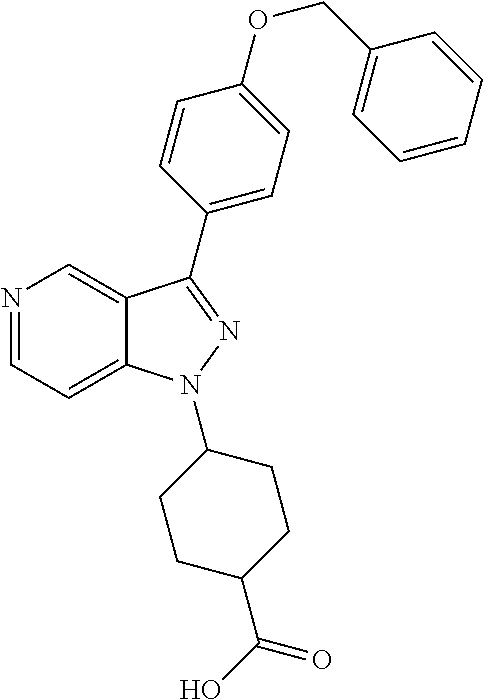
N1=CC=C2C(=C1)C(C1=CC=C(OCC3=CC=CC=C3)C=C1)=NN2C1CCC(C(=O)O)CC1
